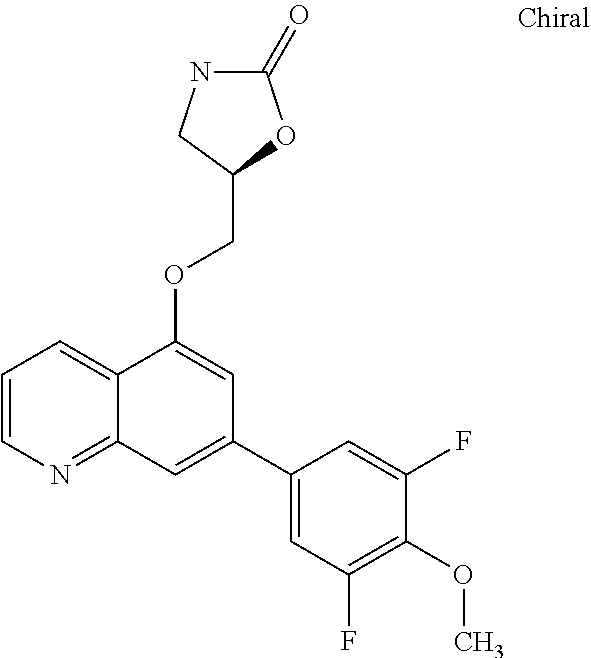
C1=CN=C2C(=C1)C(OCC1CNC(=O)O1)=CC(C1=CC(F)=C(OC)C(F)=C1)=C2
